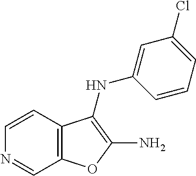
C12=C(C=CN=C1)C(NC1=CC(Cl)=CC=C1)=C(N)O2
